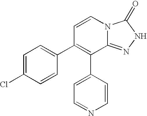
C1=CN2C(=NNC2=O)C(C2=CC=NC=C2)=C1C1=CC=C(Cl)C=C1
